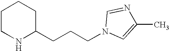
C1CNC(CCCN2C=C(C)N=C2)CC1
